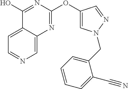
C1=C2C(=CN=C1)N=C(OC1=CN(CC3=CC=CC=C3C#N)N=C1)N=C2O
